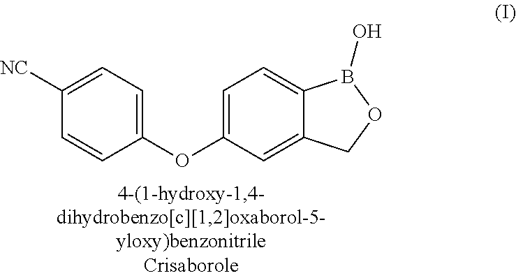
C1(OC2=CC=C3C(=C2)COB3O)=CC=C([NC])C=C1
